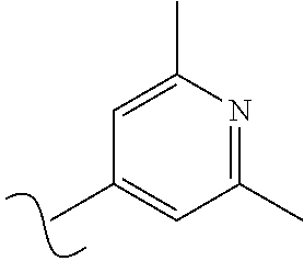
CC1=CC(C)=NC(C)=C1
